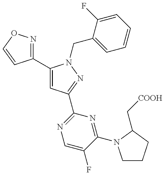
C1(C2=CC(C3=NC=C(F)C(N4CCCC4C[COOH])=N3)=NN2CC2=CC=CC=C2F)=NOC=C1
